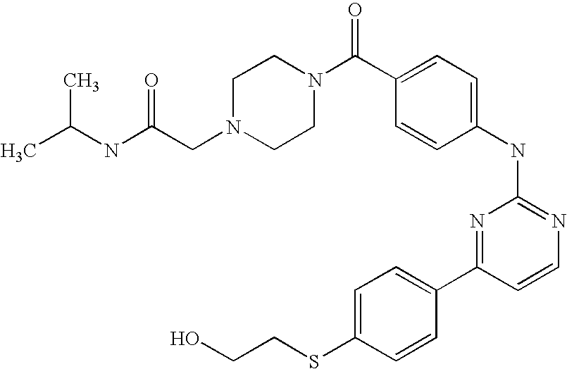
N1(CC(NC(C)C)=O)CCN(C(C2=CC=C(NC3=NC=CC(C4=CC=C(SCCO)C=C4)=N3)C=C2)=O)CC1
